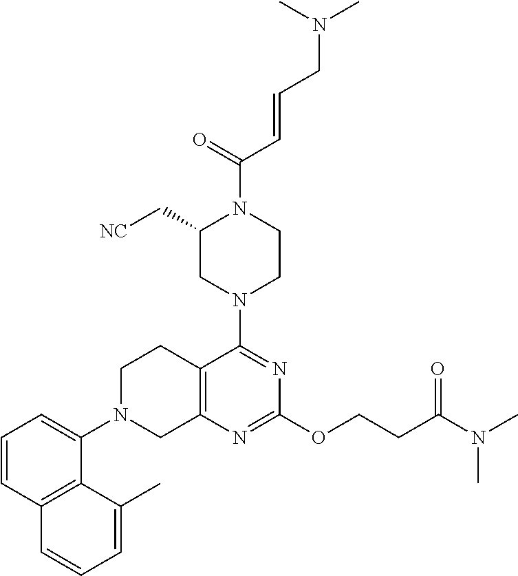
C12=C(N=C(OCCC(N(C)C)=O)N=C1N1CCN(C(C=CCN(C)C)=O)C(C[NC])C1)CN(C1=CC=CC3=C1C(C)=CC=C3)CC2
